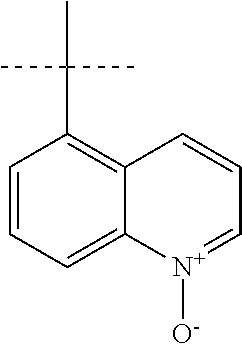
C1=CC=C2C(=C1C(C)(C)C)C=CC=[N+]2[O-]
